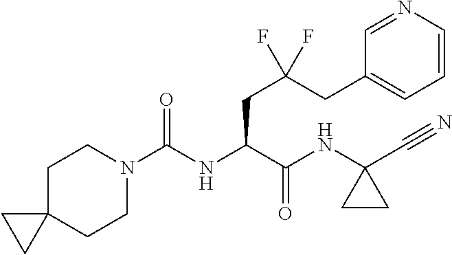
C1C2(CCN(C(NC(C(NC3(C#N)CC3)=O)CC(CC3=CC=CN=C3)(F)F)=O)C1)CC2
